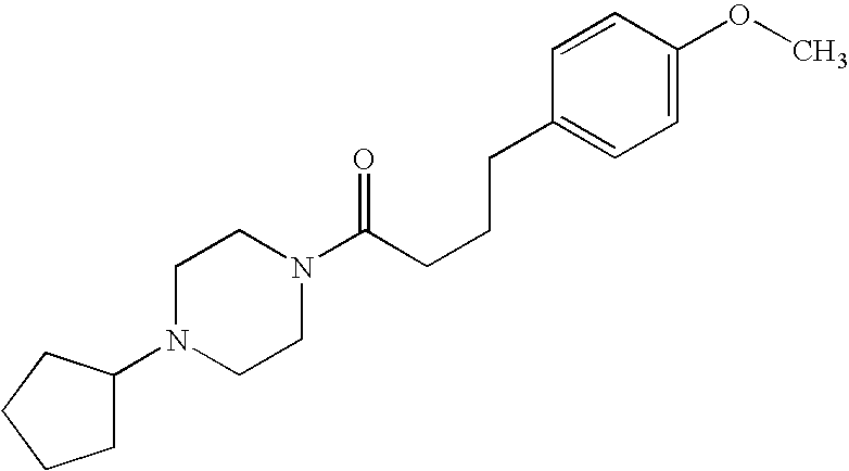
C(CCCC1=CC=C(OC)C=C1)(=O)N1CCN(C2CCCC2)CC1
